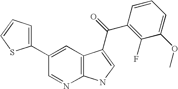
C1(C2=CC=CS2)=CC2=C(N=C1)NC=C2C(=O)C1=C(F)C(OC)=CC=C1
